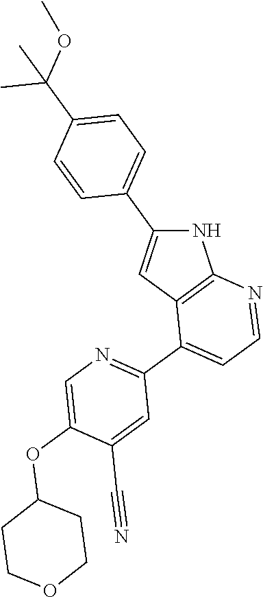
N1C(C2=CC=C(C(OC)(C)C)C=C2)=CC2=C1N=CC=C2C1=NC=C(OC2CCOCC2)C(C#N)=C1
